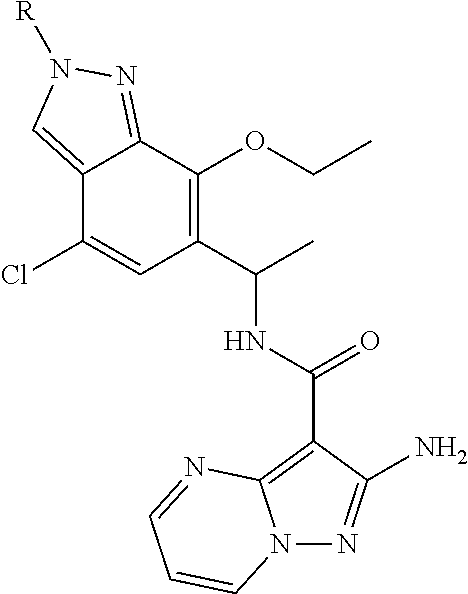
C12=CN([R])N=C1C(OCC)=C(C(C)NC(C1=C3N(N=C1N)C=CC=N3)=O)C=C2Cl
